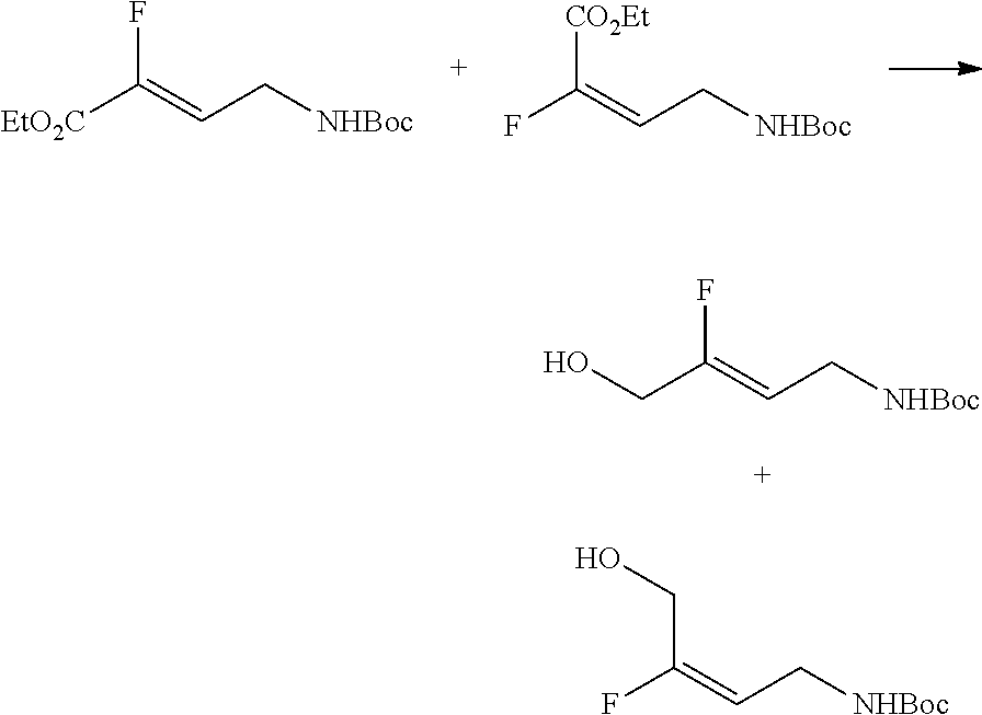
C(=CC[NHBoc])([EtO2C])F.C(=CC[NHBoc])(F)[CO2Et].C(=CC[NHBoc])(F)CO.C(=CC[NHBoc])(CO)F
